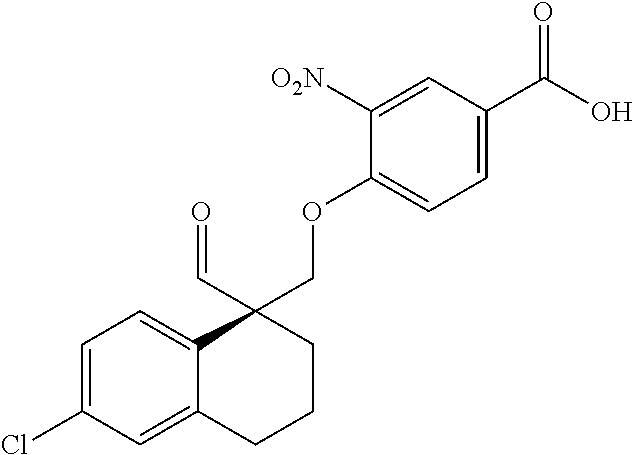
C1=C(Cl)C=C2C(=C1)C(C=O)(COC1=CC=C(C(=O)O)C=C1[O2N])CCC2
